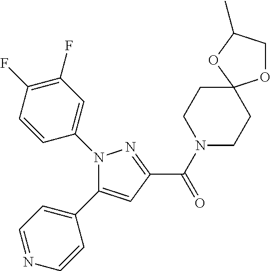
C(=O)(C1=NN(C2=CC(F)=C(F)C=C2)C(C2=CC=NC=C2)=C1)N1CCC2(CC1)OCC(C)O2
